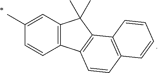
C1=CC2=C(C=C1C)C(C)(C)C1=C2C=CC2=C1C=CC=C2
